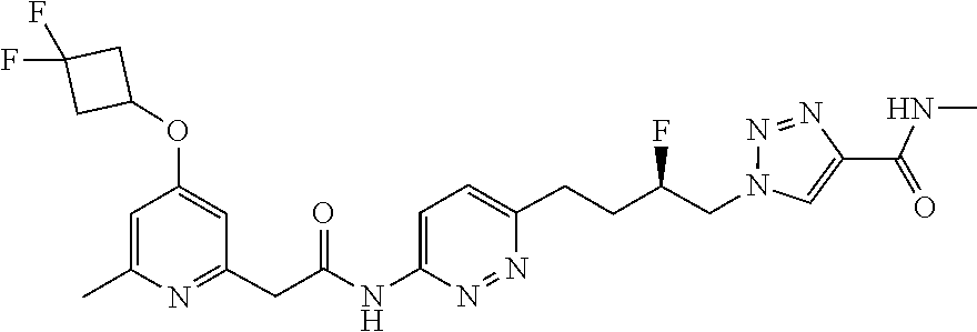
N1=NC(C(NC)=O)=CN1CC(CCC1=CC=C(NC(CC2=NC(C)=CC(OC3CC(F)(F)C3)=C2)=O)N=N1)F
